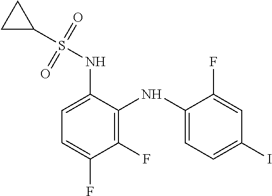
C1(NS(C2CC2)(=O)=O)=CC=C(F)C(F)=C1NC1=CC=C(I)C=C1F
